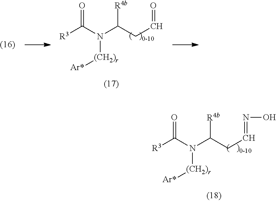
[R3]C(=O)N(C(CC=O)[R4b])[(CH2)r][Ar*].[R3]C(=O)N(C(CC=NO)[R4b])[(CH2)r][Ar*]
